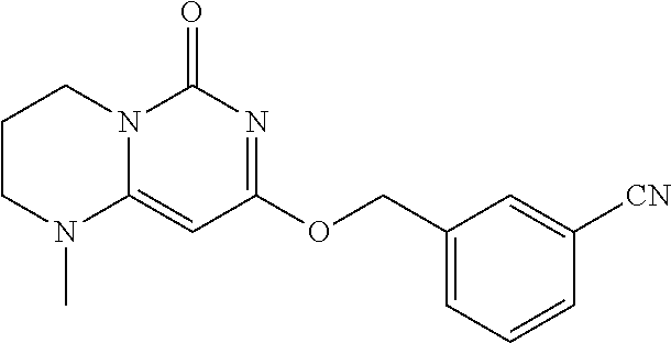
C1CN(C)C2=CC(OCC3=CC=CC([CN])=C3)=NC(=O)N2C1
